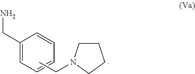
NCC1=CC=CC=C1.C1CN(CC)CC1
